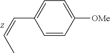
C1=CC([OMe])=CC=C1C=CC
